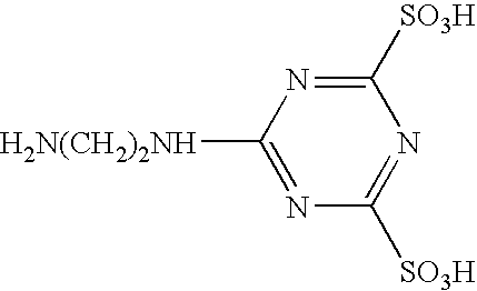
[SO3H]C1=NC([H2N(CH2)2NH])=NC([SO3H])=N1
